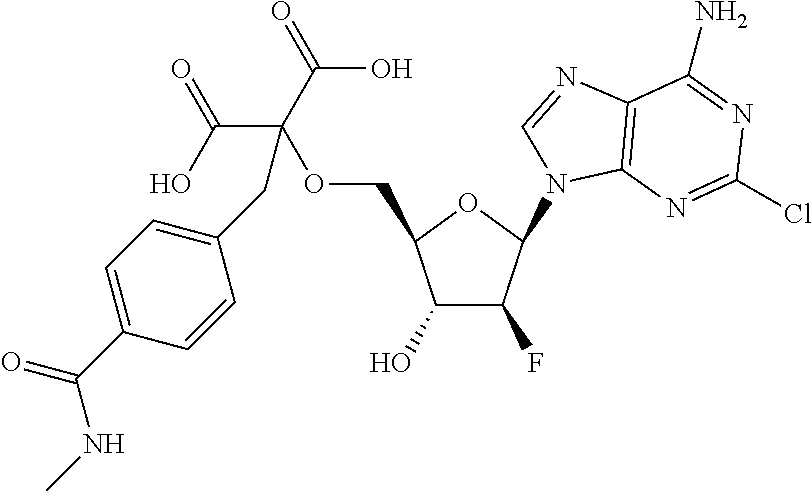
C1(O)C(F)C(N2C3=C(C(N)=NC(Cl)=N3)N=C2)OC1COC(CC1=CC=C(C(=O)NC)C=C1)(C(O)=O)C(=O)O
